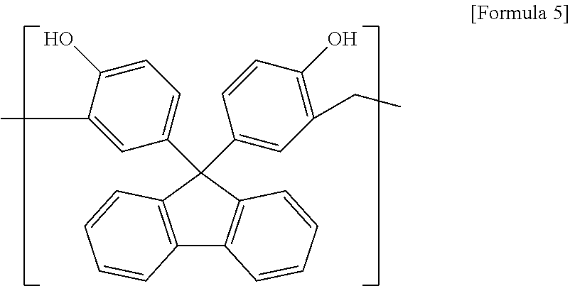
C12=C(C(C3=CC(CC)=C(O)C=C3)(C3=CC=C(O)C(C)=C3)C3=C1C=CC=C3)C=CC=C2
